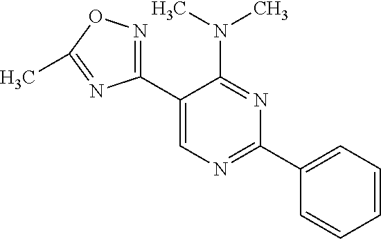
C1(C2=CN=C(C3=CC=CC=C3)N=C2N(C)C)=NOC(C)=N1
